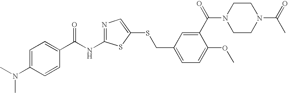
C1=C(N(C)C)C=CC(C(NC2=NC=C(SCC3=CC=C(OC)C(C(=O)N4CCN(C(=O)C)CC4)=C3)S2)=O)=C1
